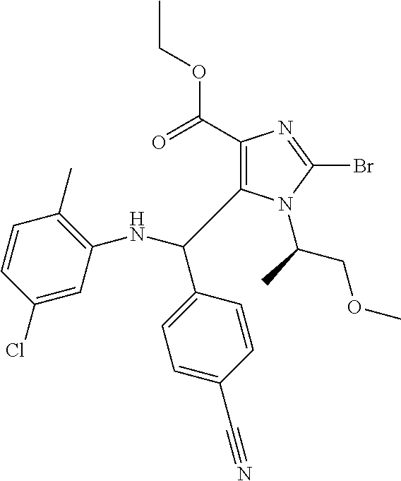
C1(C(OCC)=O)=C(C(C2=CC=C(C#N)C=C2)NC2=C(C)C=CC(Cl)=C2)N(C(COC)C)C(Br)=N1
